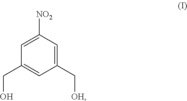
C1=C([NO2])C=C(C[OH])C=C1CO
